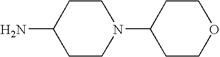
C1CC(N2CCC(N)CC2)CCO1
